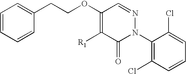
C1=CC=CC(CCOC2=C([R1])C(=O)N(C3=C(Cl)C=CC=C3Cl)N=C2)=C1
